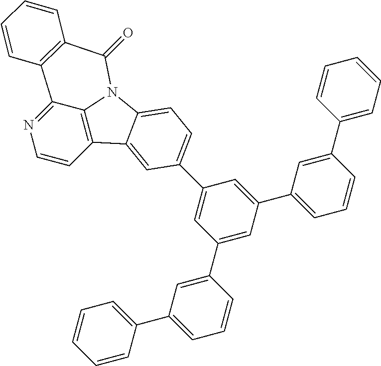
C1=CC2=C3C(=N1)C1=C(C(=O)N3C3=CC=C(C4=CC(C5=CC(C6=CC=CC=C6)=CC=C5)=CC(C5=CC=CC(C6=CC=CC=C6)=C5)=C4)C=C23)C=CC=C1
